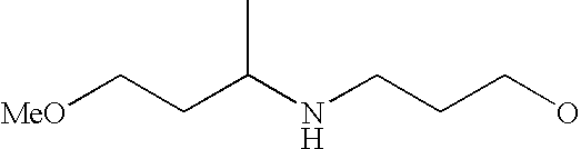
C(C(NCCCO)C)C[MeO]
